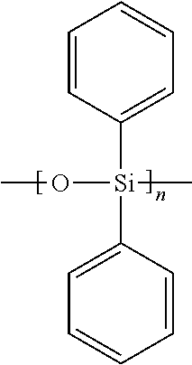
C1=CC([Si](C2=CC=CC=C2)(OC)C)=CC=C1
